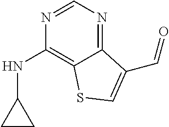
C12=NC=NC(NC3CC3)=C1SC=C2C=O
